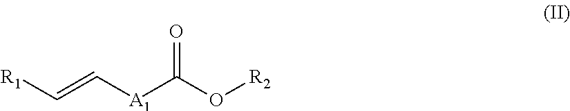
[R1]C=C[A1]C(O[R2])=O
